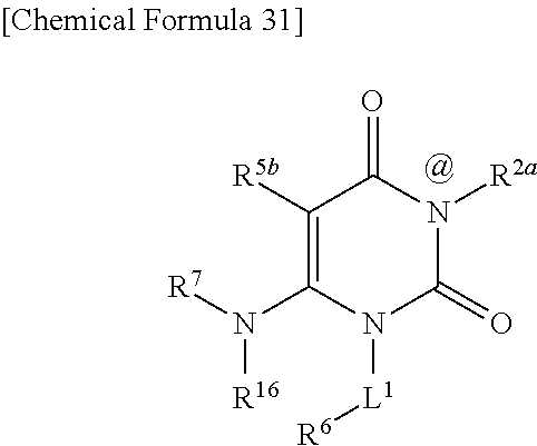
C1([R5b])=C(N([R16])[R7])N([L1][R6])C(=O)N([R2a])C1=O
